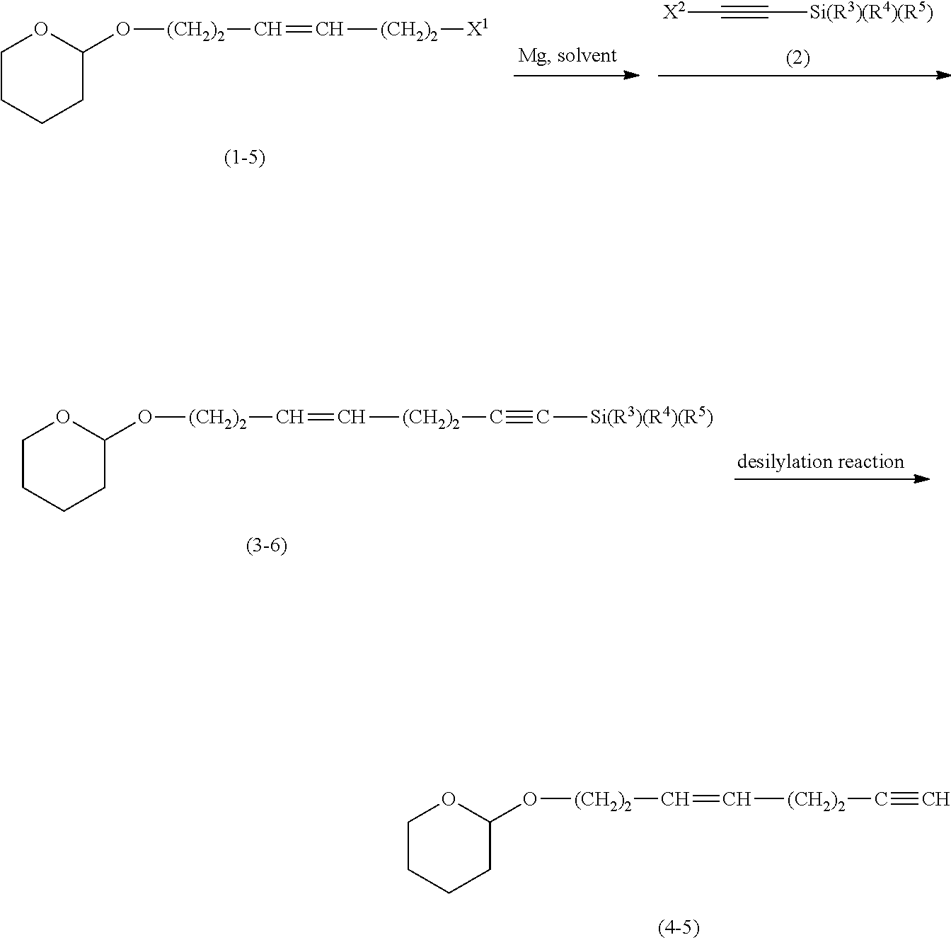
C1CCCC(O[(CH2)2]C=C[(CH2)2][X1])O1.[X2]C#C[Si(R3)(R4)(R5)].C1CCCC(O[(CH2)2]C=C[(CH2)2]C#C[Si(R3)(R4)(R5)])O1.C1CCCC(O[(CH2)2]C=C[(CH2)2]C#C)O1
